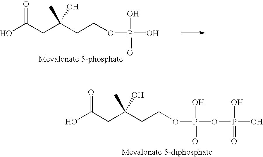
C(COP(=O)(O)O)C(CC(O)=O)(O)C.C(COP(=O)(OP(O)(O)=O)O)C(CC(O)=O)(O)C
